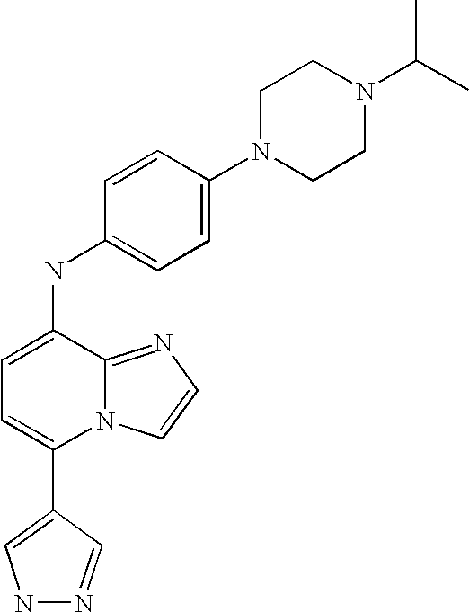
C1(C2=CNN=C2)=CC=C(NC2=CC=C(N3CCN(C(C)C)CC3)C=C2)C2=NC=CN12
